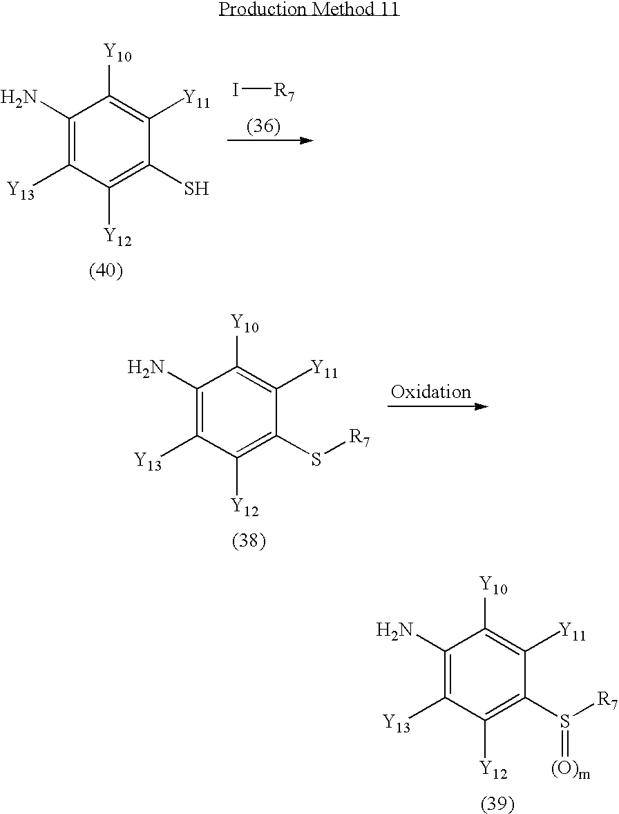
C1(N)=C([Y13])C([Y12])=C(S([R7])=[(O)m])C([Y11])=C1[Y10].I[R7].C1(N)=C([Y13])C([Y12])=C(S)C([Y11])=C1[Y10].C1(N)=C([Y13])C([Y12])=C(S[R7])C([Y11])=C1[Y10]
